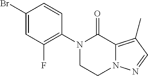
C1(Br)=CC(F)=C(N2C(=O)C3=C(C)C=NN3CC2)C=C1
